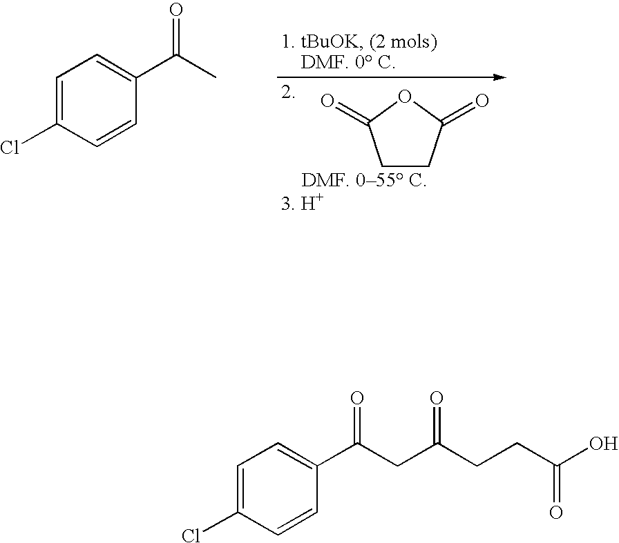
C1CC(=O)OC1=O.C1=C(Cl)C=CC(C(C)=O)=C1.C1=C(Cl)C=CC(C(CC(CCC(O)=O)=O)=O)=C1
